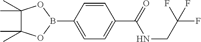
C1=CC(B2OC(C)(C)C(C)(C)O2)=CC=C1C(=O)NCC(F)(F)F
